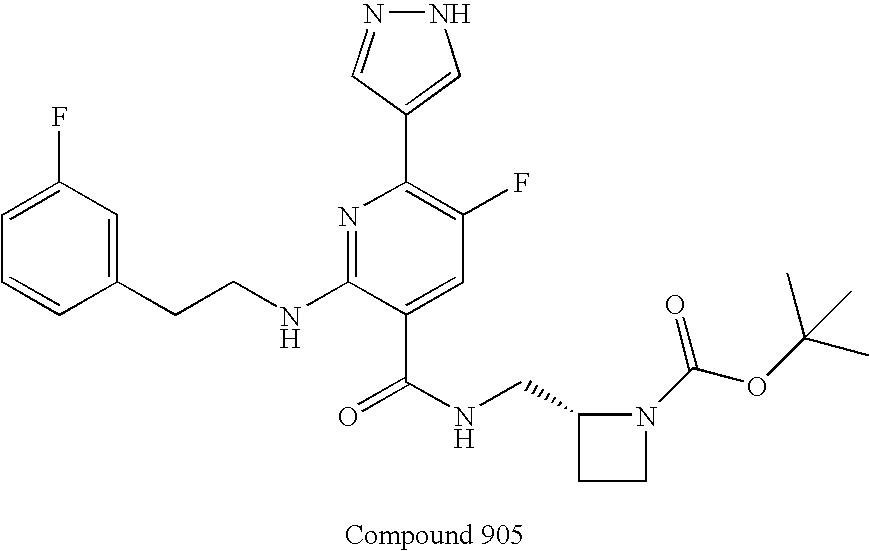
C1=CC(CCNC2=NC(C3=CNN=C3)=C(F)C=C2C(NCC2CCN2C(OC(C)(C)C)=O)=O)=CC(F)=C1
